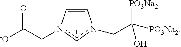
C1=Cn(CC([-O])=O)[c+]n1CC([PO3Na2])([PO3Na2])O
